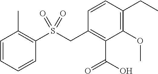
C1=CC=CC(S(CC2=C(C(=O)O)C(OC)=C(CC)C=C2)(=O)=O)=C1C
